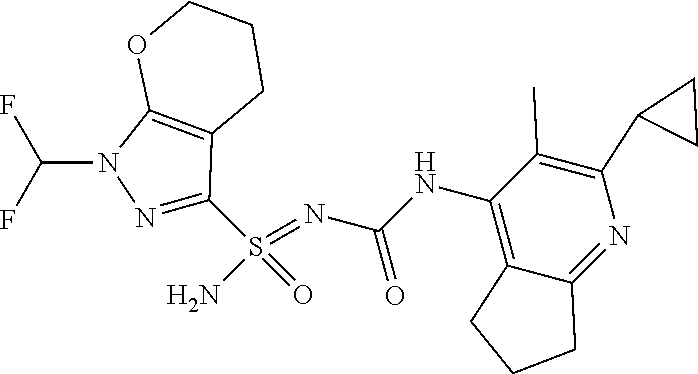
C(NC1=C2C(=NC(C3CC3)=C1C)CCC2)(N=S(N)(=O)C1=NN(C(F)F)C2=C1CCCO2)=O
